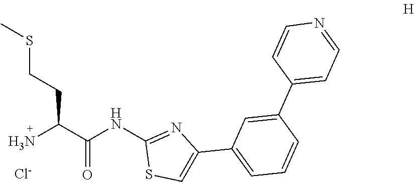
C(C(=O)NC1=NC(C2=CC=CC(C3=CC=NC=C3)=C2)=CS1)(N)CCSC.[Cl-]
